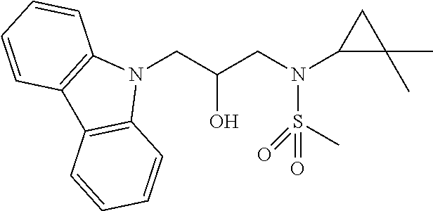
N1(CC(CN(S(=O)(=O)C)C2C(C)(C)C2)O)C2=C(C3=C1C=CC=C3)C=CC=C2
